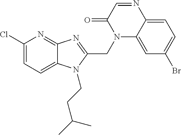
C1(Cl)=CC=C2C(=N1)N=C(CN1C3=CC(Br)=CC=C3N=CC1=O)N2CCC(C)C
